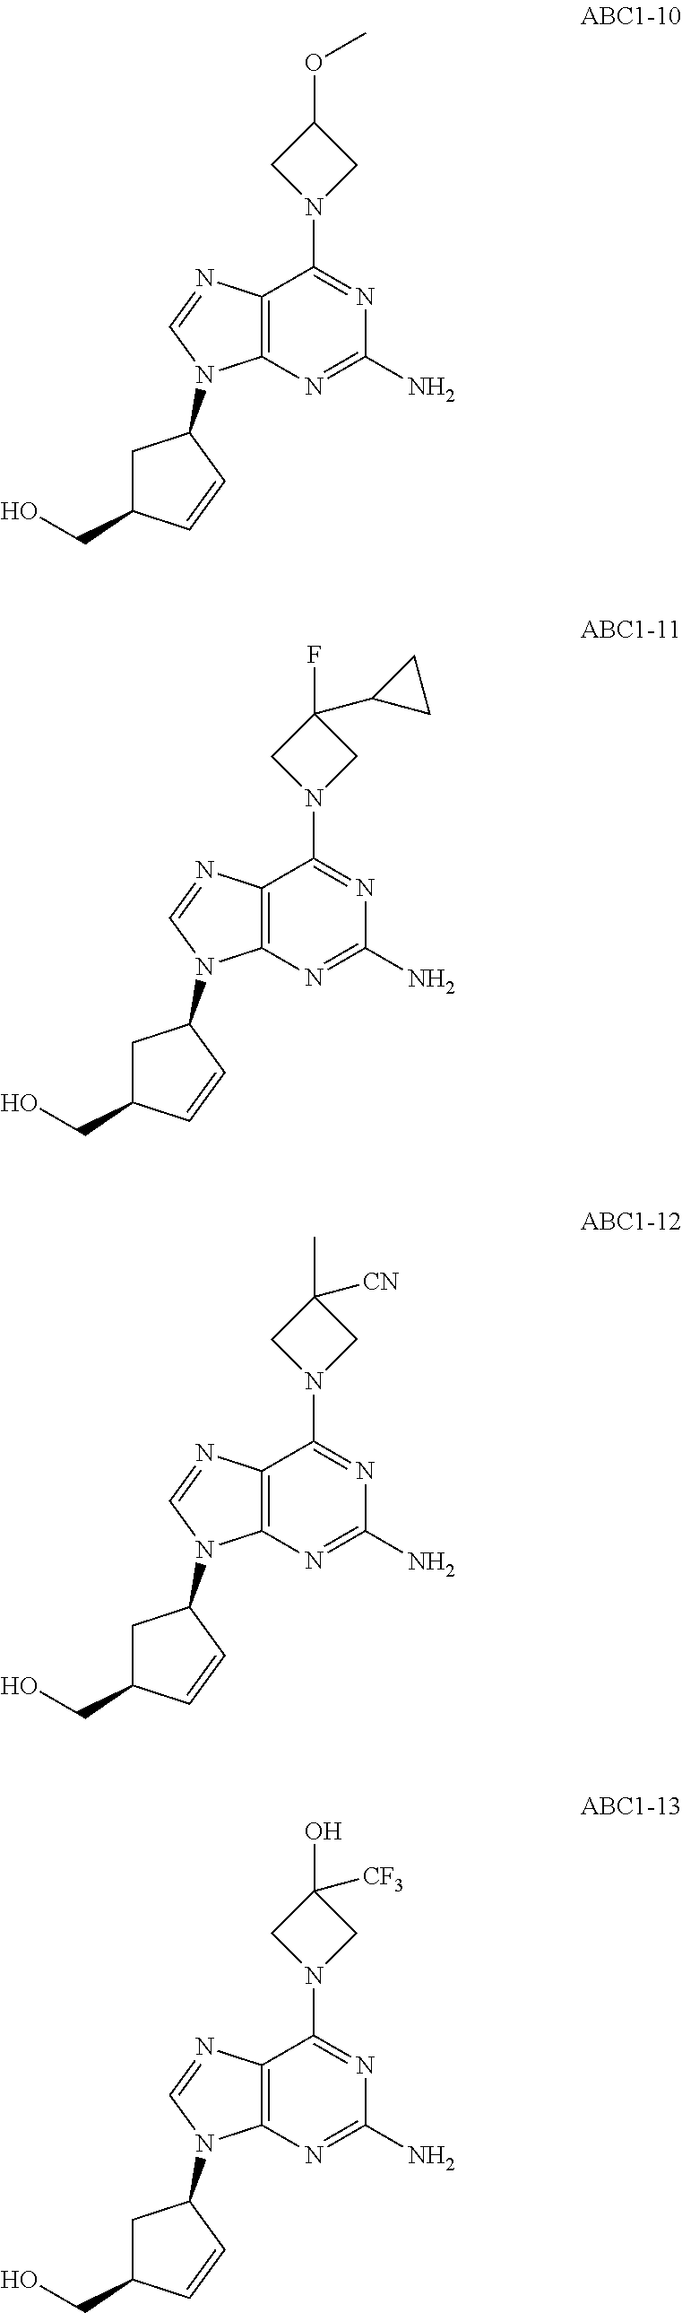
C12=C(N=C(N)N=C1N1CC(OC)C1)N(C1CC(CO)C=C1)C=N2.C12=C(N=C(N)N=C1N1CC(F)(C3CC3)C1)N(C1CC(CO)C=C1)C=N2.C12=C(N=C(N)N=C1N1CC(C)([CN])C1)N(C1CC(CO)C=C1)C=N2.C12=C(N=C(N)N=C1N1CC(O)([CF3])C1)N(C1CC(CO)C=C1)C=N2
